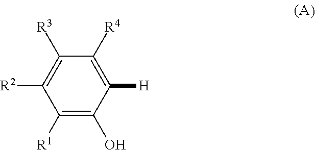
C1([R3])=C([R2])C([R1])=C(O)C([H])=C1[R4]
